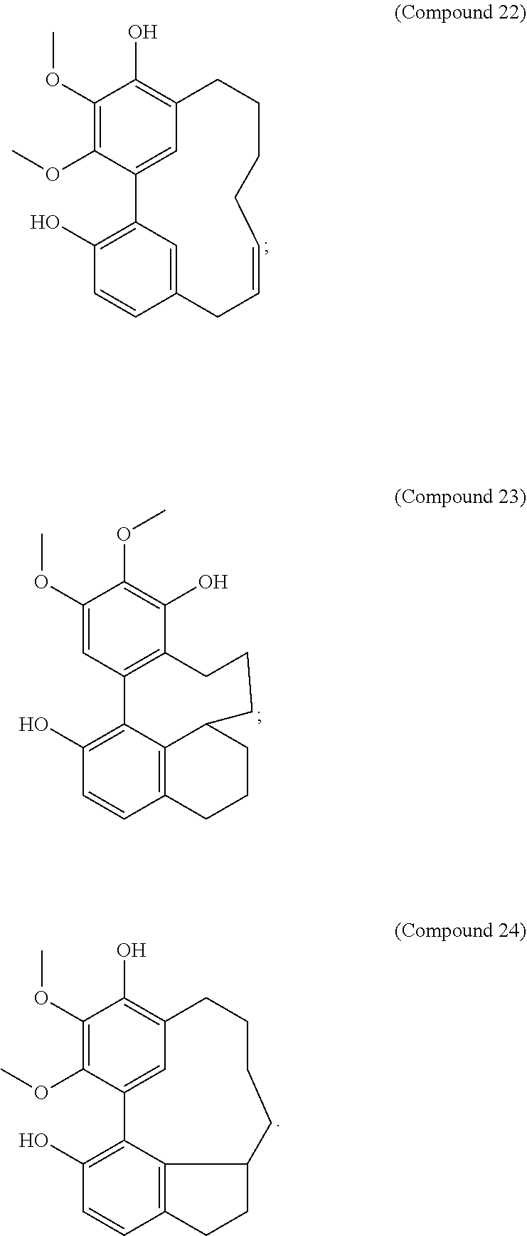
C1(OC)=C(OC)C2=CC(=C1O)CCCCC=CCC1=CC2=C(O)C=C1.C1(OC)=CC2=C(C(O)=C1OC)CCCC1C3=C(C=CC(O)=C23)CCC1.C1(OC)=C(OC)C2=CC(=C1O)CCCCC1C3=C(C=CC(O)=C23)CC1
